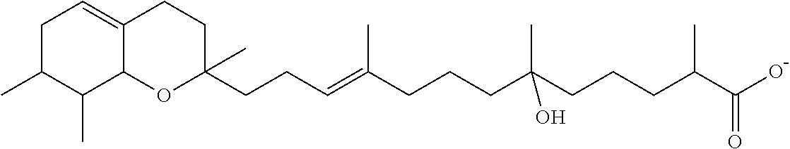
C12=CCC(C)C(C)C1OC(C)(CCC=C(CCCC(CCCC(C(O)=O)C)(C)O)C)CC2
